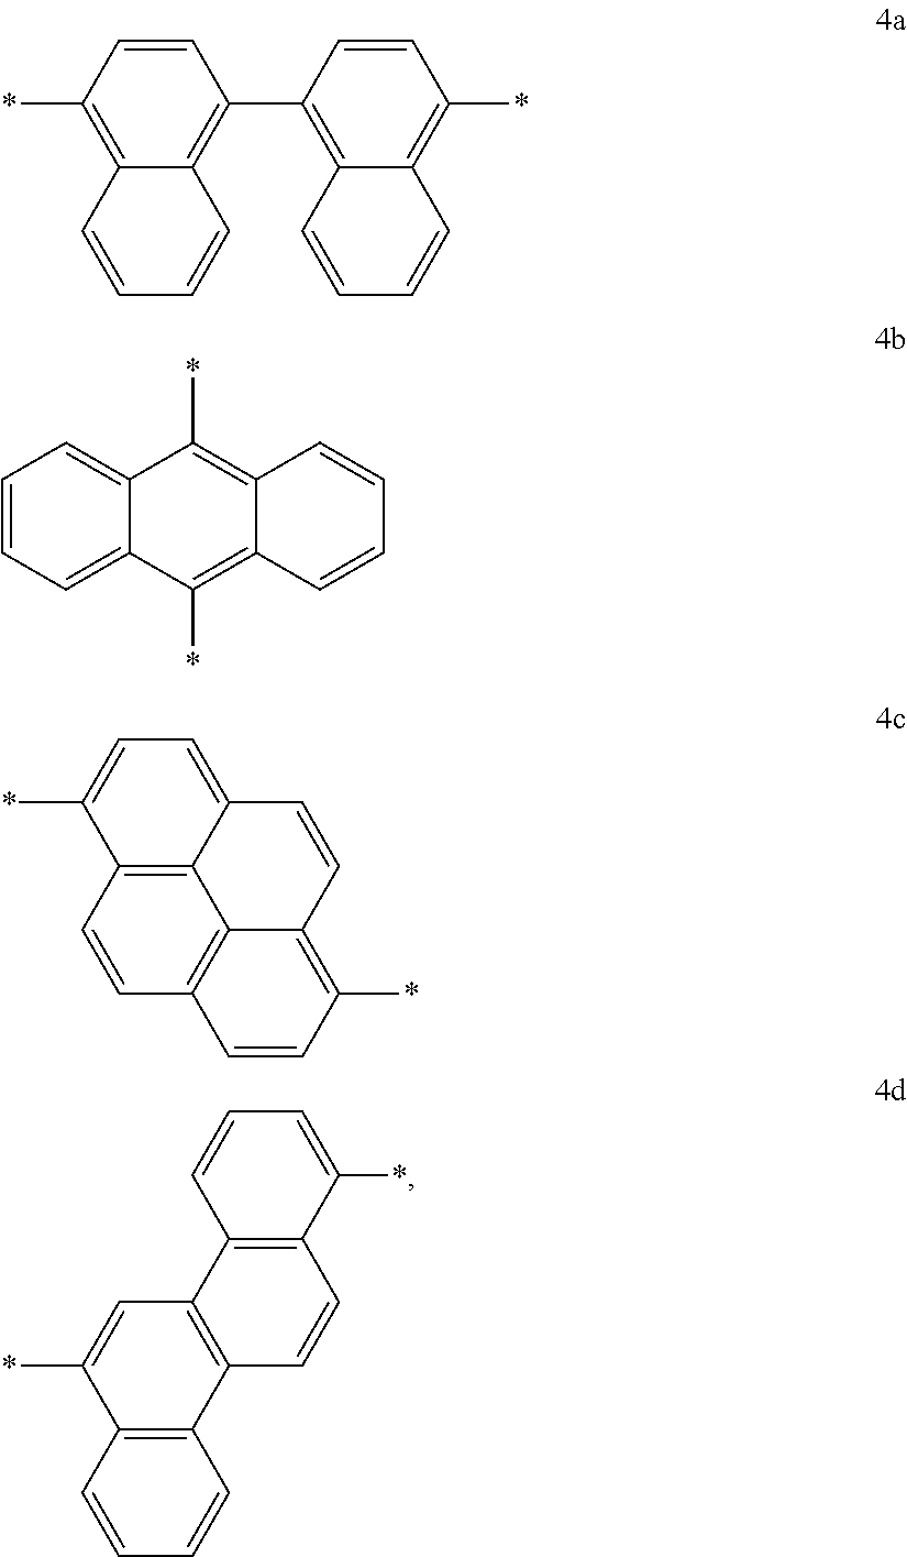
C12=C(*)C=CC(C3=C4C(=C(*)C=C3)C=CC=C4)=C1C=CC=C2.C1=C2C(=CC=C1)C(*)=C1C(=C2*)C=CC=C1.C12=C3C(=CC=C1*)C=CC1=C(*)C=CC(=C31)C=C2.C12=C(C3=C(C=C1*)C1=C(C=C3)C(*)=CC=C1)C=CC=C2
